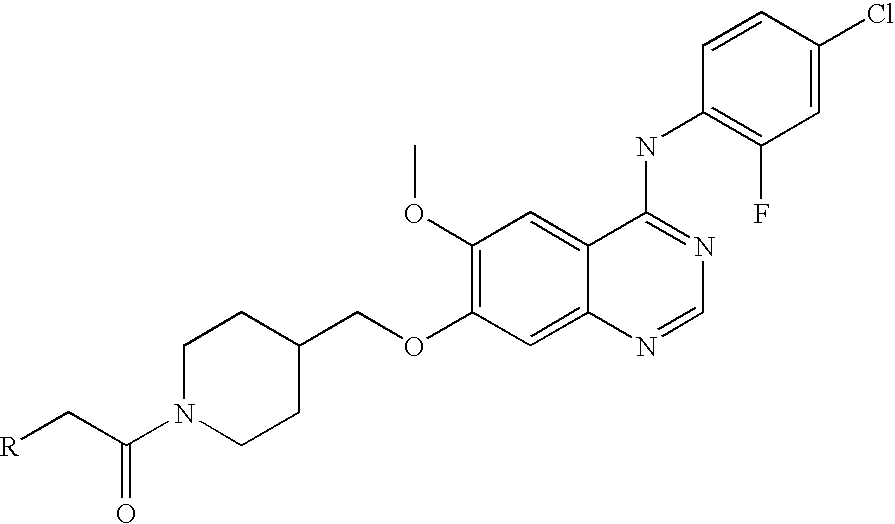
[R]CC(N1CCC(COC2=C(OC)C=C3C(=C2)N=CN=C3NC2=C(F)C=C(Cl)C=C2)CC1)=O
